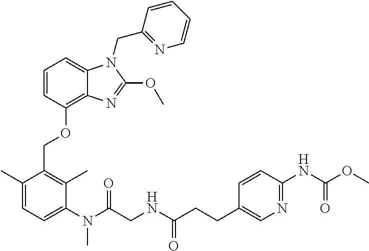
C1=CC(OCC2=C(C)C(N(C)C(=O)CNC(=O)CCC3=CN=C(NC(=O)OC)C=C3)=CC=C2C)=C2C(=C1)N(CC1=NC=CC=C1)C(OC)=N2
